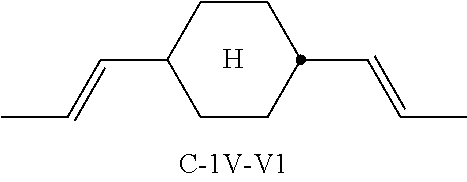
C1C(C=CC)CCC(C=CC)C1
